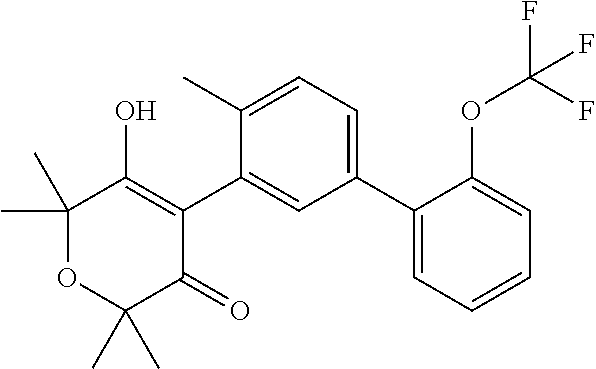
C1(C2=CC=C(C)C(C3=C(O)C(C)(C)OC(C)(C)C3=O)=C2)=CC=CC=C1OC(F)(F)F
